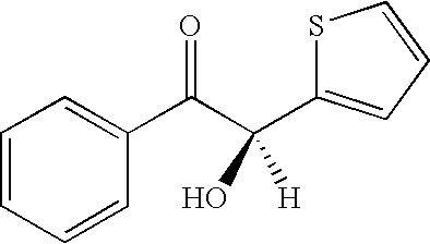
C1=CC=CC(C(C(O)([H])C2=CC=CS2)=O)=C1
